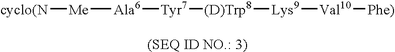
[cyclo(N][Me][Ala6][Tyr7][(D)Trp8][Lys9][Val10][Phe)]
